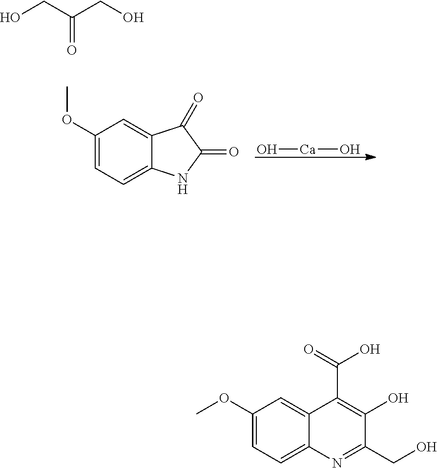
O[Ca]O.C1(OC)=CC=C2C(=C1)C(=O)C(=O)N2.OCC(CO)=O.C1(OC)=CC=C2C(=C1)C(C(O)=O)=C(O)C(CO)=N2
